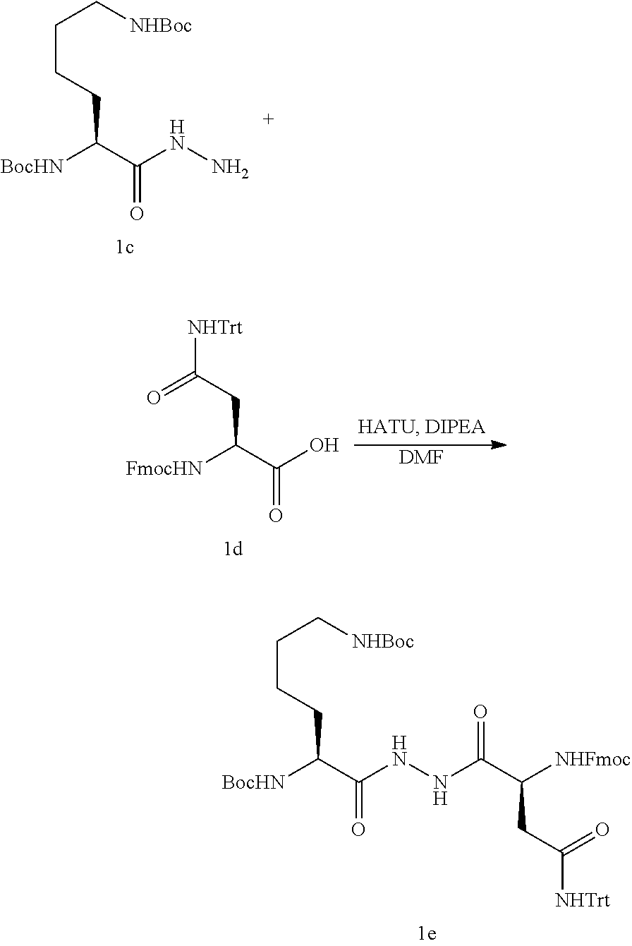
[NHBoc]CCCCC(C(NN)=O)[BocHN].C(C(C(O)=O)[FmocHN])C([NHTrt])=O.[DMF].[NHBoc]CCCCC(C(NNC(C([NHFmoc])CC([NHTrt])=O)=O)=O)[BocHN]
